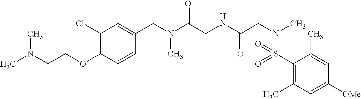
C1(S(N(CC(NCC(N(CC2=CC(Cl)=C(OCCN(C)C)C=C2)C)=O)=O)C)(=O)=O)=C(C)C=C([OMe])C=C1C
